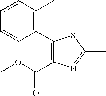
C1(C2=C(C)C=CC=C2)=C(C(OC)=O)N=C(C)S1
